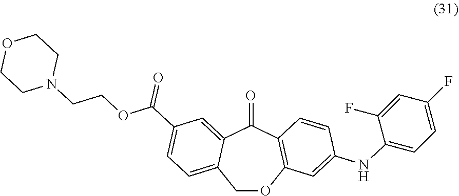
C1OC2=C(C(=O)C3=CC(C(OCCN4CCOCC4)=O)=CC=C13)C=CC(NC1=CC=C(F)C=C1F)=C2
